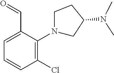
C1=C(C=O)C(N2CCC(N(C)C)C2)=C(Cl)C=C1
